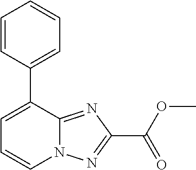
C1=C(C2=CC=CC=C2)C2=NC(C(OC)=O)=NN2C=C1
